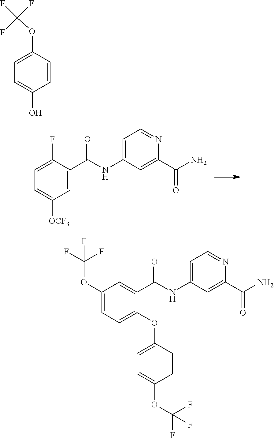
C1=C(F)C(C(NC2=CC=NC(C(N)=O)=C2)=O)=CC([OCF3])=C1.C1=C(OC(F)(F)F)C=CC(O)=C1.C1(OC(F)(F)F)=CC=C(OC2=CC=C(OC(F)(F)F)C=C2)C(C(NC2=CC=NC(C(N)=O)=C2)=O)=C1
